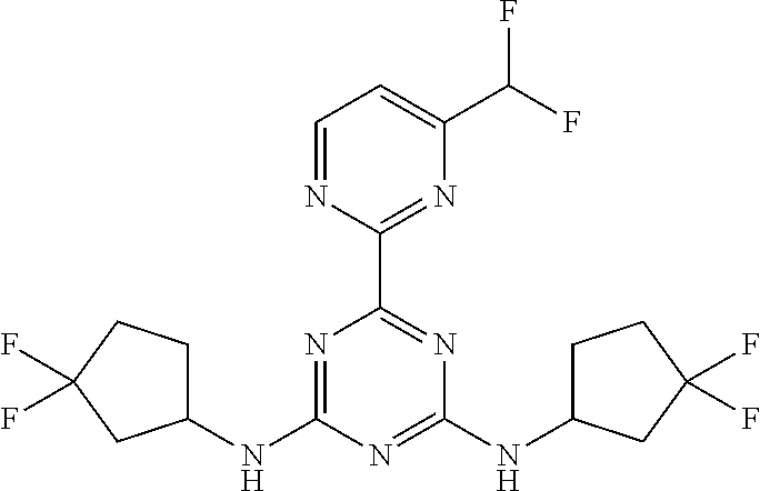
N1=C(NC2CCC(F)(F)C2)N=C(NC2CCC(F)(F)C2)N=C1C1=NC(C(F)F)=CC=N1
